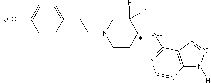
C1=CC(CCN2CCC(NC3=NC=NC4=C3C=NN4[H])C(F)(F)C2)=CC=C1[F3CO]
